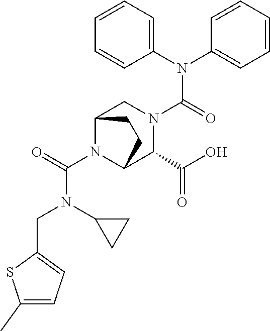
C(N1C2C(C(O)=O)N(C(N(C3=CC=CC=C3)C3=CC=CC=C3)=O)CC1CC2)(=O)N(C1CC1)CC1=CC=C(C)S1
